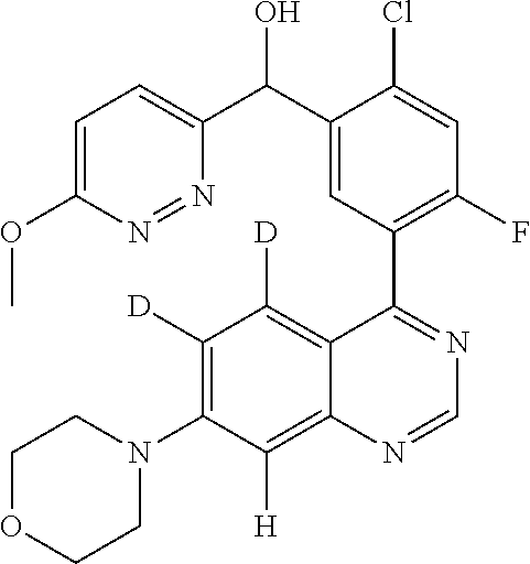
C1([D])=C(N2CCOCC2)C([H])=C2C(=C1[D])C(C1=C(F)C=C(Cl)C(C(C3=CC=C(OC)N=N3)O)=C1)=NC=N2
